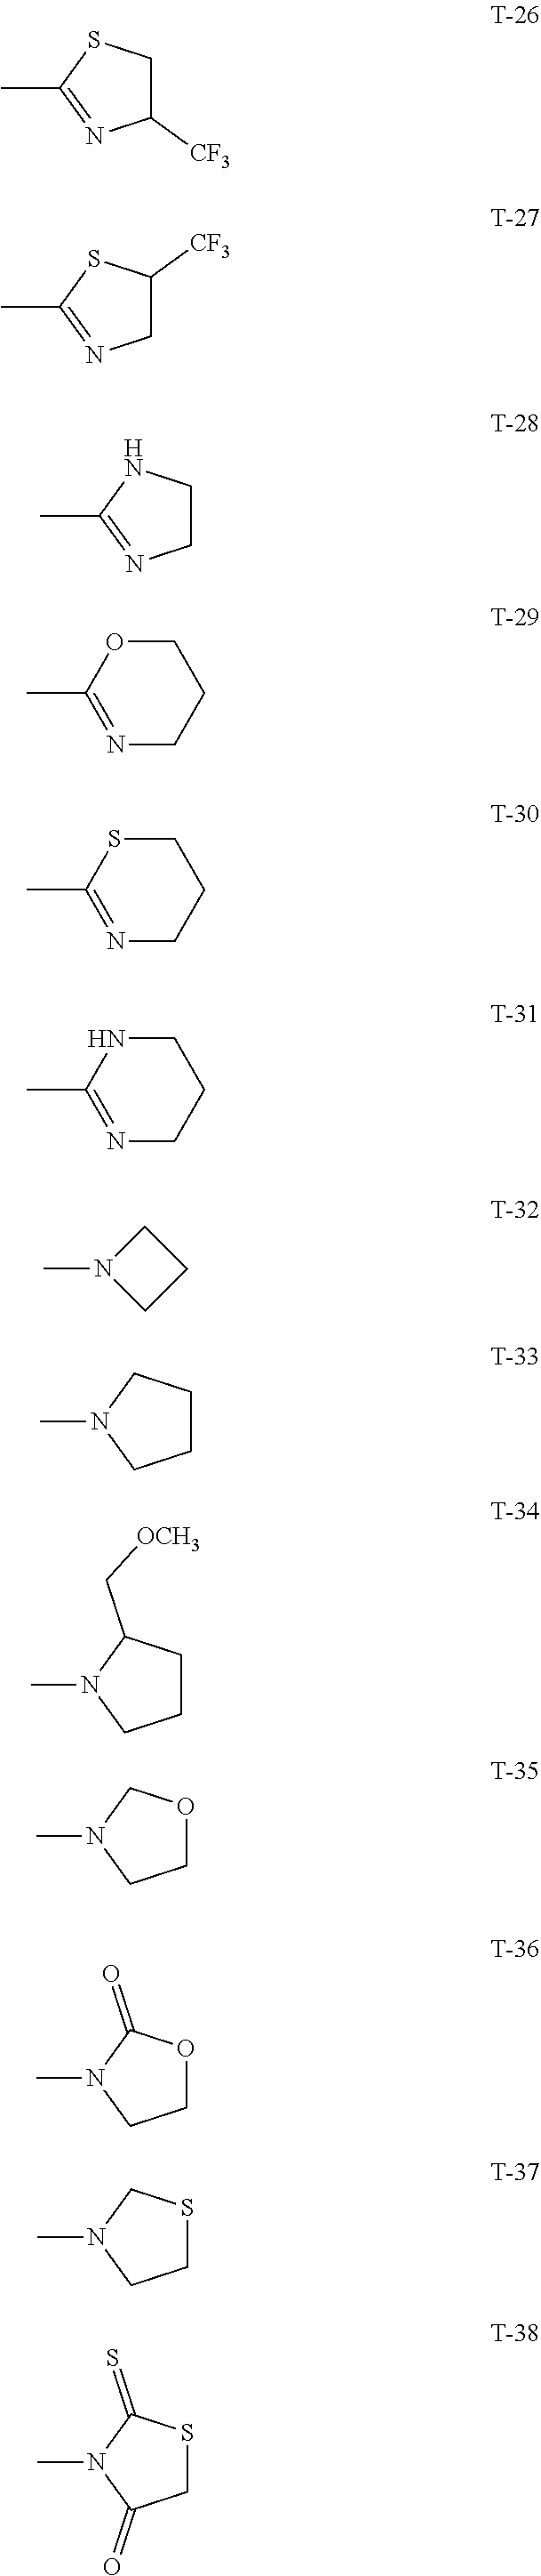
CC1=NC([CF3])CS1.CC1=NCC([CF3])S1.CC1=NCCN1.C1OC(C)=NCC1.C1SC(C)=NCC1.C1NC(C)=NCC1.CN1CCC1.C1CCN(C)C1.C1CC(C[OCH3])N(C)C1.C1OCN(C)C1.C1OC(=O)N(C)C1.C1SCN(C)C1.C1SC(=S)N(C)C1=O
